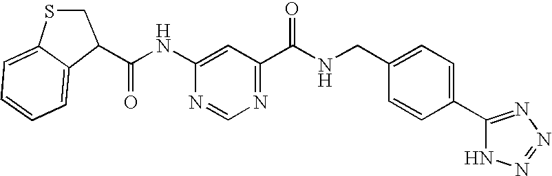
C1(C(NC2=CC(C(NCC3=CC=C(C4=NN=NN4)C=C3)=O)=NC=N2)=O)CSC2=CC=CC=C12
